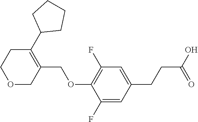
C1(COC2=C(F)C=C(CCC(O)=O)C=C2F)=C(C2CCCC2)CCOC1
